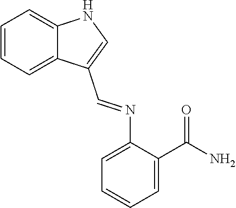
C1=CC=C2C(=C1)NC=C2C=NC1=CC=CC=C1C(N)=O
